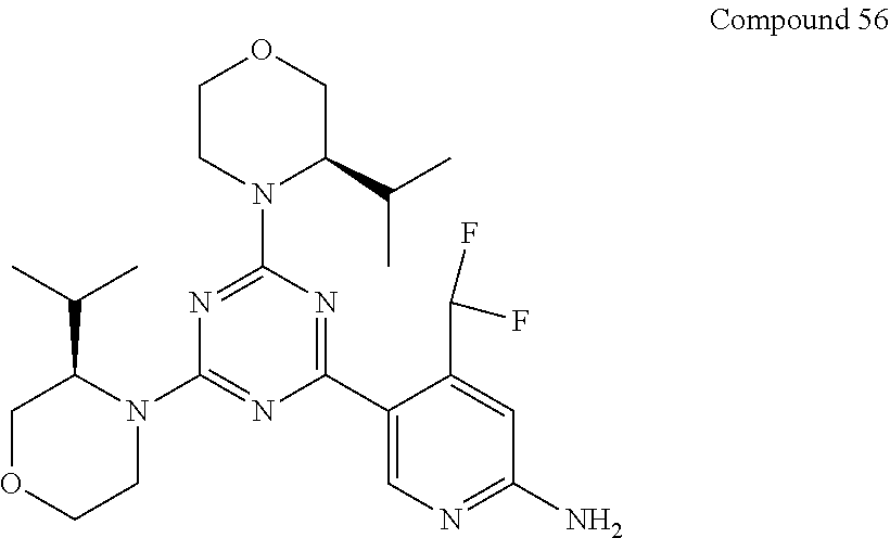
C1CN(C2=NC(N3C(C(C)C)COCC3)=NC(C3=CN=C(N)C=C3C(F)F)=N2)C(C(C)C)CO1
